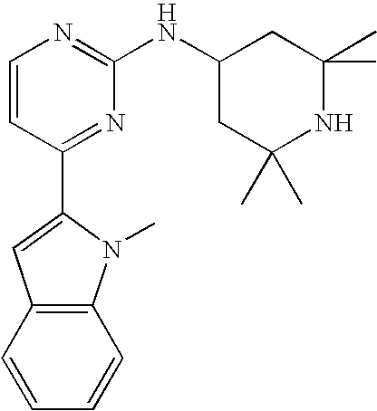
C1=CC(C2=CC3=C(N2C)C=CC=C3)=NC(NC2CC(C)(C)NC(C)(C)C2)=N1
